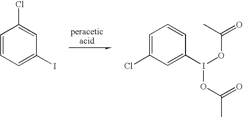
C1=CC=C(I)C=C1Cl.C1=C(Cl)C=C(I(OC(=O)C)OC(=O)C)C=C1
